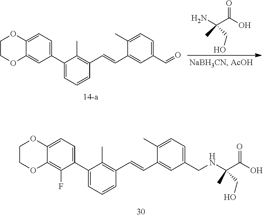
C12=C(F)C(C3=CC=CC(C=CC4=CC(CNC(C(=O)O)(C)CO)=CC=C4C)=C3C)=CC=C1OCCO2.NC(C(=O)O)(C)CO.C12=CC(C3=CC=CC(C=CC4=CC(C=O)=CC=C4C)=C3C)=CC=C1OCCO2
